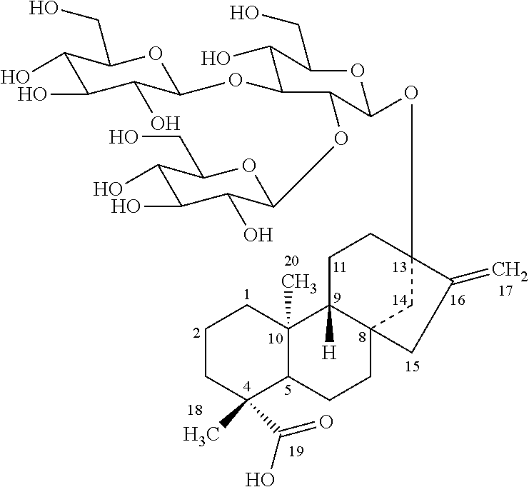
C1CC(C)(C(=O)O)C2C(C)(C1)C1([H])C3(CC2)CC(OC2OC(CO)C(O)C(OC4OC(CO)C(O)C(O)C4O)C2OC2OC(CO)C(O)C(O)C2O)(CC1)C(=C)C3
